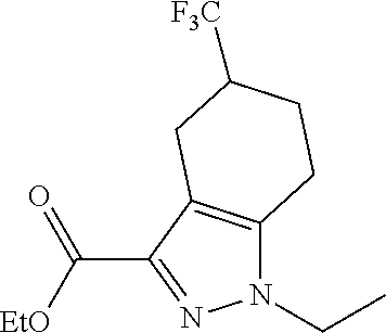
N1(CC)C2=C(C(C([EtO])=O)=N1)CC([F3C])CC2
